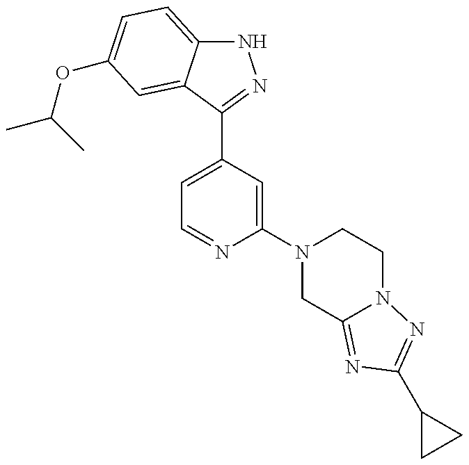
N1C2=CC=C(OC(C)C)C=C2C(C2=CC=NC(N3CC4=NC(C5CC5)=NN4CC3)=C2)=N1
